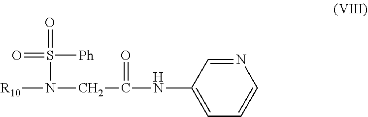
N([R10])(CC(=O)NC1=CC=CN=C1)S([Ph])(=O)=O
